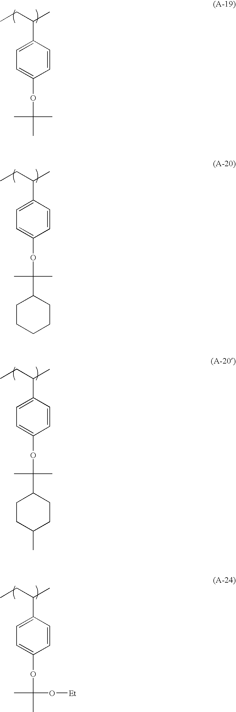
CCC(C)C1=CC=C(OC(C)(C)C)C=C1.CCC(C)C1=CC=C(OC(C)(C)C2CCCCC2)C=C1.CCC(C)C1=CC=C(OC(C)(C)C2CCC(C)CC2)C=C1.CCC(C)C1=CC=C(OC(O[Et])(C)C)C=C1
